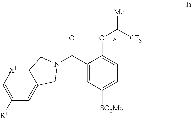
C1=C([R1])C=C2C(=[X1]1)CN(C(C1=CC([SO2Me])=CC=C1OC([Me])[CF3])=O)C2
